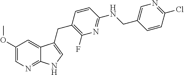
C1(OC)=CN=C2C(=C1)C(CC1=C(F)N=C(NCC3=CN=C(Cl)C=C3)C=C1)=CN2
